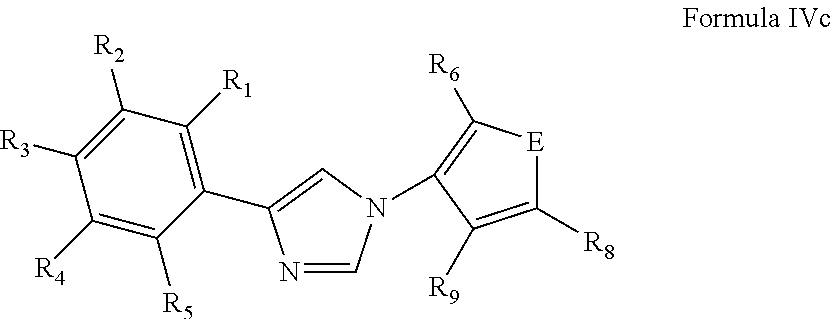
N1=CN(C2=C([R6])[E]C([R8])=C2[R9])C=C1C1=C([R1])C([R2])=C([R3])C([R4])=C1[R5]
